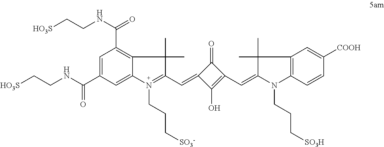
[HO3S]CCNC(C1=CC(C(NCC[HO3S])=O)=C2C(=C1)N(CCC[SO3-])=C(C=C1C(O)=C(C=C3C(C)(C)C4=C(N3CCC[SO3H])C=CC([COOH])=C4)C1=O)C2(C)C)=O
